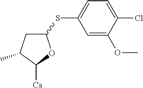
C1C(SC2=CC=C(Cl)C(OC)=C2)OC([Cs])C1C
